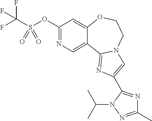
C1(OS(C(F)(F)F)(=O)=O)=NC=C2C(=C1)OCCN1C2=NC(C2=NC(C)=NN2C(C)C)=C1
